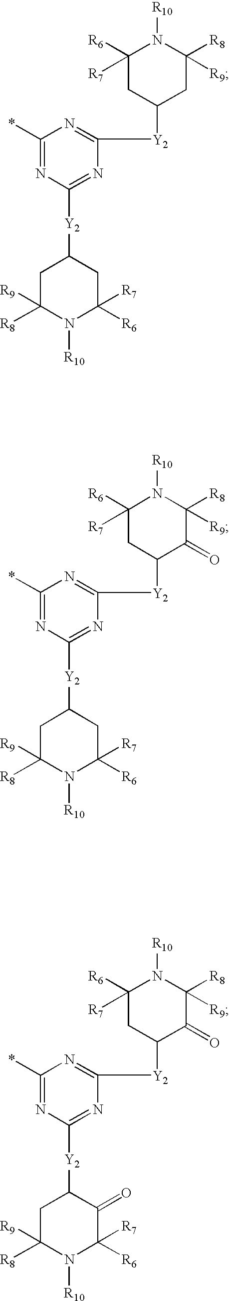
C1(*)=NC([Y2]C2CC([R9])([R8])N([R10])C([R7])([R6])C2)=NC([Y2]C2CC([R8])([R9])N([R10])C([R7])([R6])C2)=N1.C1(*)=NC([Y2]C2CC([R9])([R8])N([R10])C([R7])([R6])C2)=NC([Y2]C2C(=O)C([R8])([R9])N([R10])C([R7])([R6])C2)=N1.C1(*)=NC([Y2]C2CC([R9])([R8])N([R10])C([R7])([R6])C2=O)=NC([Y2]C2C(=O)C([R8])([R9])N([R10])C([R7])([R6])C2)=N1
